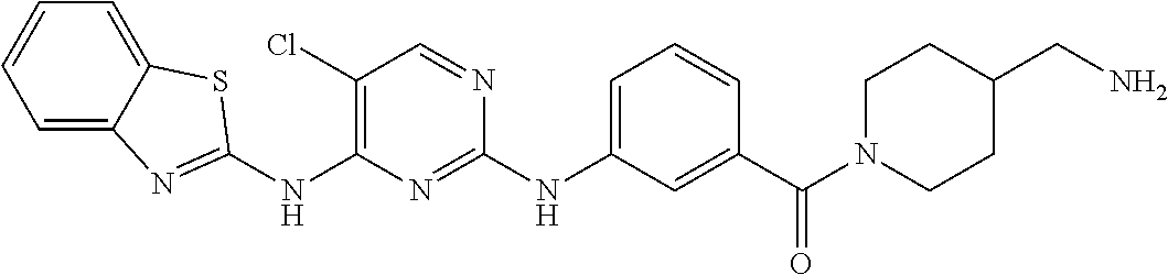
C1(NC2=NC3=CC=CC=C3S2)=C(Cl)C=NC(NC2=CC=CC(C(N3CCC(CN)CC3)=O)=C2)=N1
